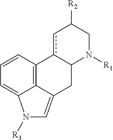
C12=C3C(=CC=C1)N([R3])C=C3CC1c2cC([R2])CN1[R1]
